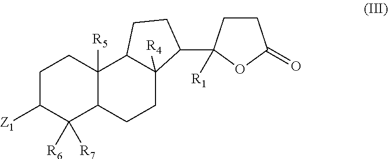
C1C([Z1])C([R6])([R7])C2C([R5])(C1)C1C([R4])(CC2)C(C2([R1])CCC(=O)O2)CC1
